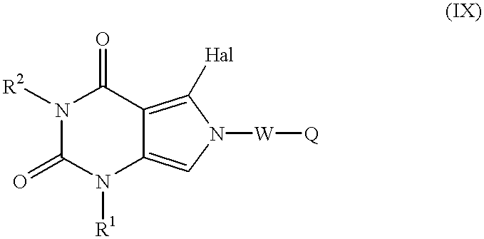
C1(=O)N([R1])C2=CN([W][Q])C([Hal])=C2C(=O)N1[R2]
